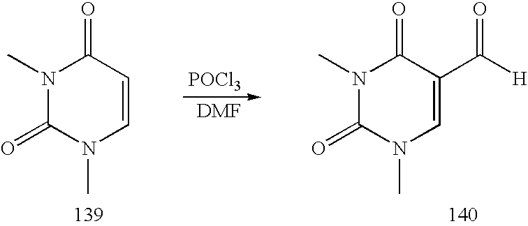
N1(C)C(=O)N(C)C=CC1=O.[POCl3].N1(C)C(=O)N(C)C=C(C(=O)[H])C1=O
